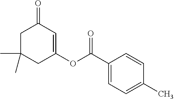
C1C(C)(C)CC(OC(C2=CC=C(C)C=C2)=O)=CC1=O
